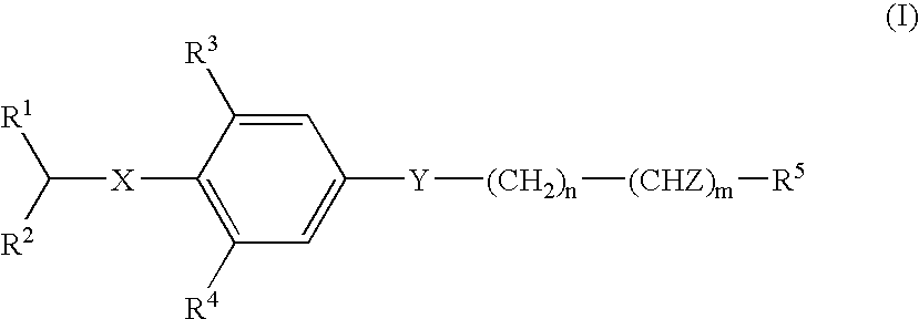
C1=C([R3])C([X]C([R1])[R2])=C([R4])C=C1[Y][(CH2)n][(CHZ)m][R5]
